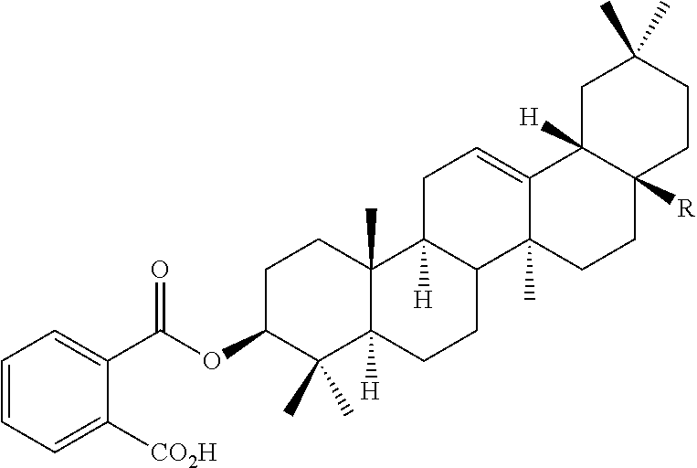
C1(C(OC2C(C)(C)C3([H])C(C)(CC2)C2([H])C(CC3)C3(C)C(=CC2)C2([H])C([R])(CC3)CCC(C)(C)C2)=O)=CC=CC=C1[CO2H]
